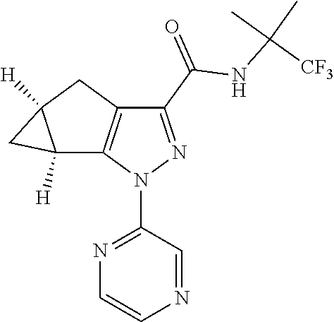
C12([H])C3=C(CC1([H])C2)C(C(=O)NC([CF3])(C)C)=NN3C1=NC=CN=C1
